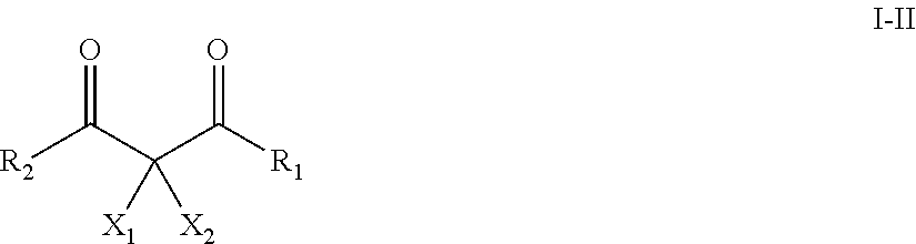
[R2]C(C(C([R1])=O)([X1])[X2])=O
